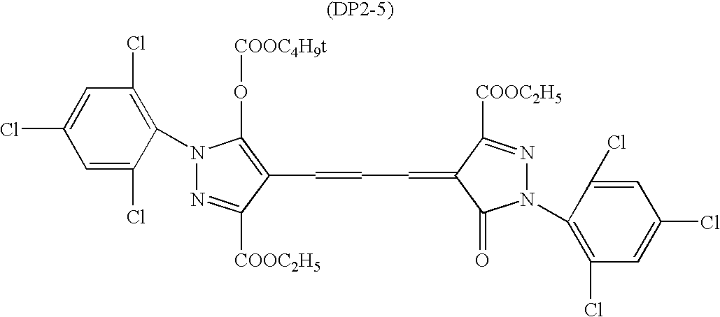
C1=C(Cl)C(N2N=C([COOC2H5])C(C=CC=C3C([COOC2H5])=NN(C4=C(Cl)C=C(Cl)C=C4Cl)C3=O)=C2O[COOC4H9t])=C(Cl)C=C1Cl
